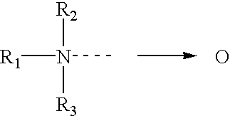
[R1]N(C)([R2])[R3].O
